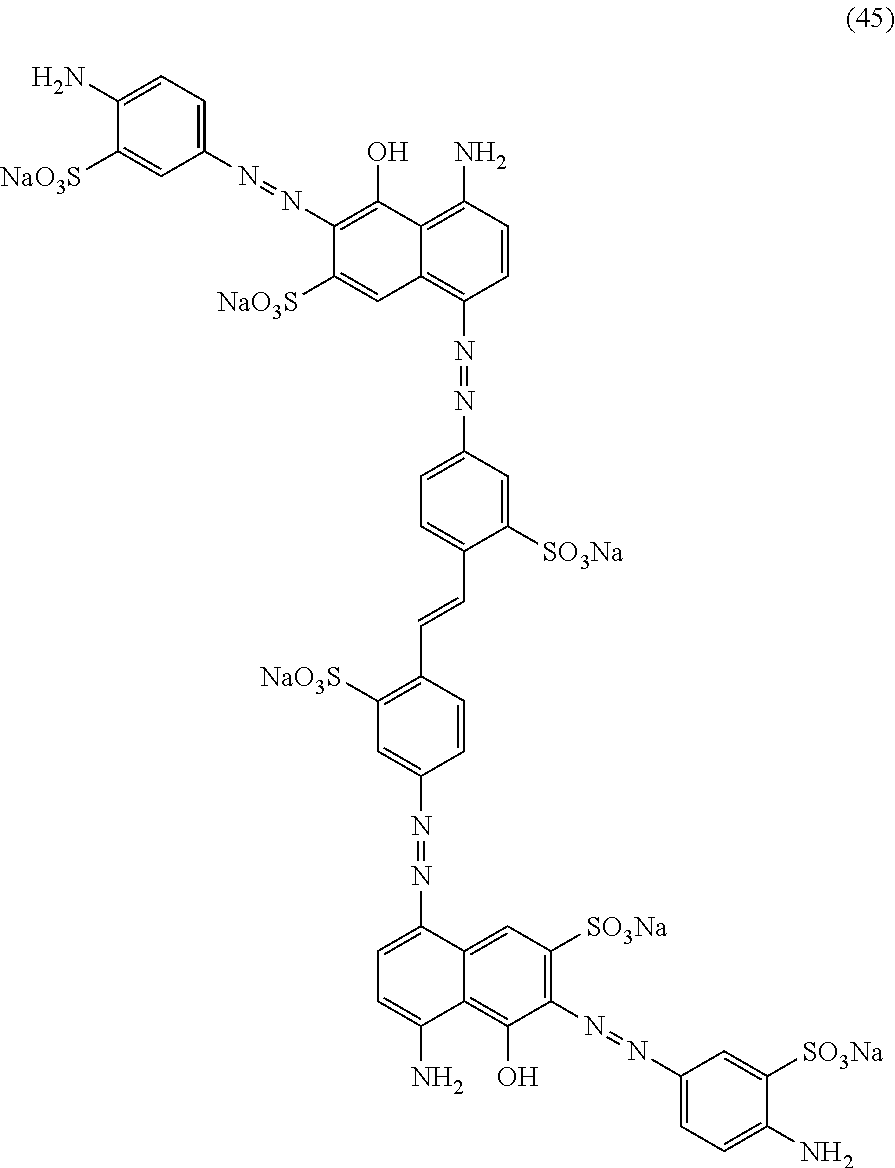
C1([NaO3S])=CC(N=NC2=C(O)C3=C(N)C=CC(N=NC4=CC=C(C=CC5=C([NaO3S])C=C(N=NC6=CC=C(N)C7=C(O)C(N=NC8=CC=C(N)C([SO3Na])=C8)=C([SO3Na])C=C67)C=C5)C([SO3Na])=C4)=C3C=C2[NaO3S])=CC=C1N
